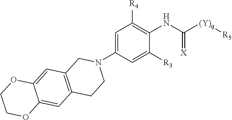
C1(N2CCC3=C(C=C4C(=C3)OCCO4)C2)=CC([R4])=C(NC([(Y)q][R5])=[X])C([R3])=C1
